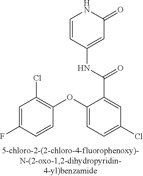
C1=CC(NC(C2=CC(Cl)=CC=C2OC2=C(Cl)C=C(F)C=C2)=O)=CC(=O)N1
